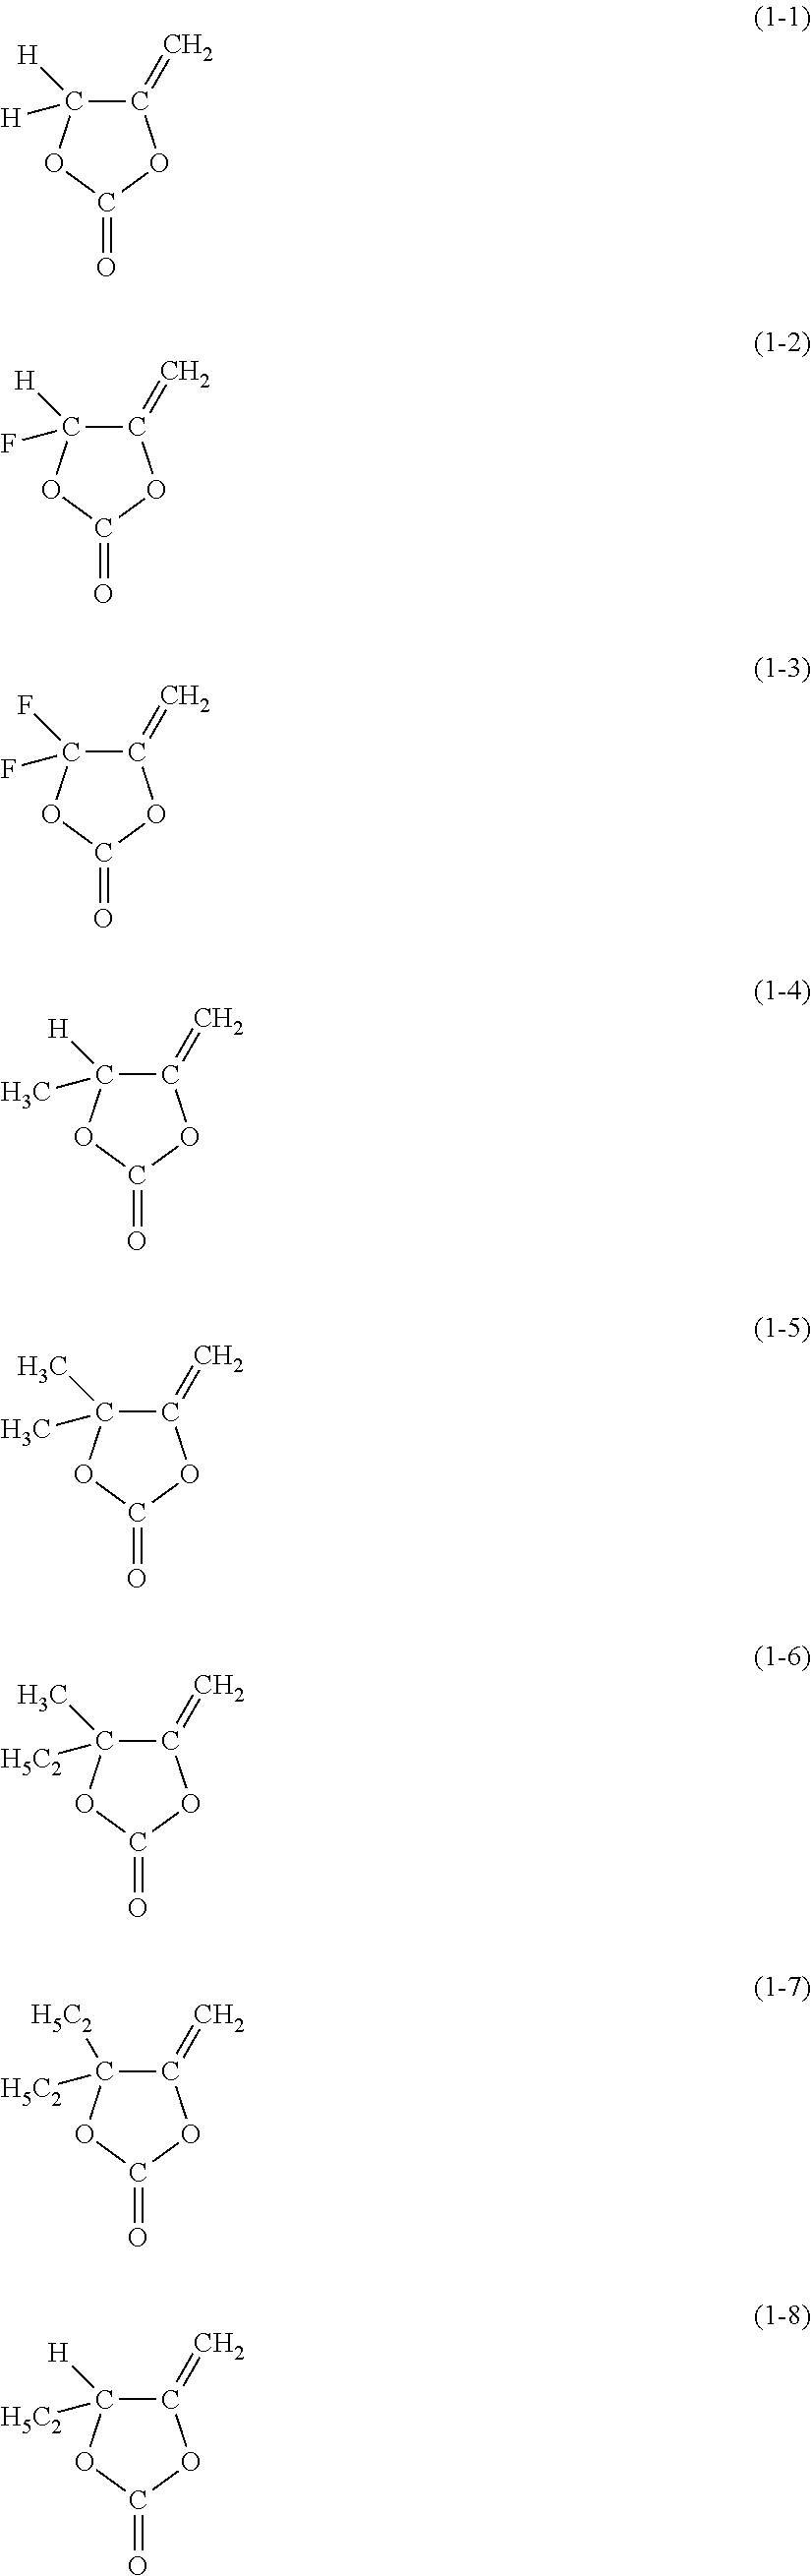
C1(=C)C([H])([H])OC(=O)O1.C1(=C)C([H])(F)OC(=O)O1.C1(=C)C(F)(F)OC(=O)O1.C1(=C)C([H])(C)OC(=O)O1.C1(=C)C(C)(C)OC(=O)O1.C1(=C)C(C)([H5C2])OC(=O)O1.C1(=C)C([H5C2])([H5C2])OC(=O)O1.C1(=C)C([H])([H5C2])OC(=O)O1
